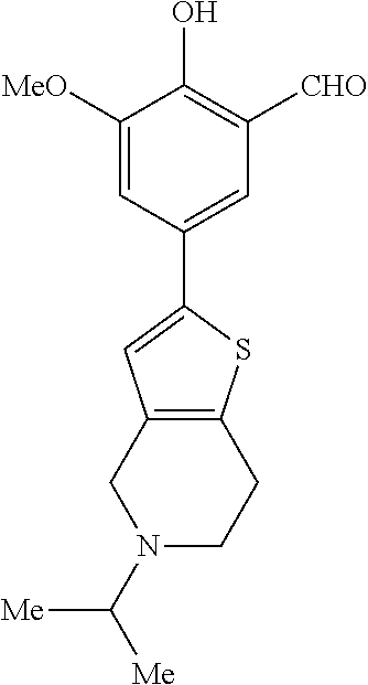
C1([MeO])=CC(C2=CC3=C(S2)CCN(C([Me])[Me])C3)=CC([CHO])=C1O
